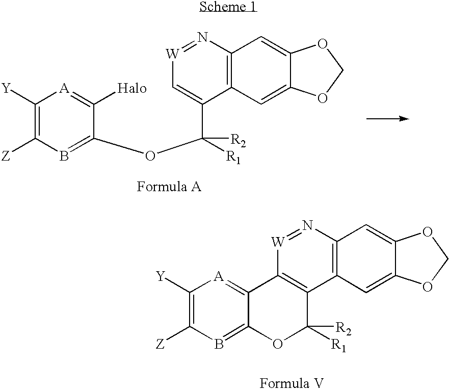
C1([Y])=C([Z])B=C(OC(C2=C[W]=NC3=C2C=C2C(=C3)OCO2)([R2])[R1])C([Halo])=[A]1.C1([Y])=C([Z])B=C2C(=[A]1)C1=C(C3=C(N=[W]1)C=C1C(=C3)OCO1)C([R2])([R1])O2
